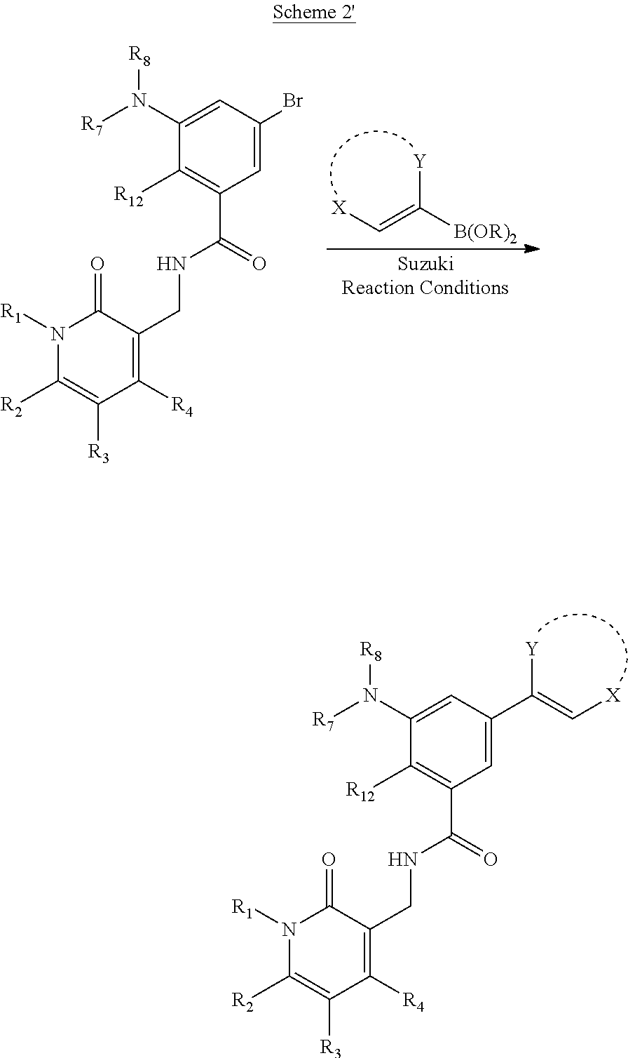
C1(N([R8])[R7])=CC(Br)=CC(C(=O)NCC2=C([R4])C([R3])=C([R2])N([R1])C2=O)=C1[R12].[Y]C([B(OR)2])=C[X].C1(N([R8])[R7])=CC(C(=C[X])[Y])=CC(C(=O)NCC2=C([R4])C([R3])=C([R2])N([R1])C2=O)=C1[R12]
